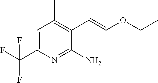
C1=C(C(F)(F)F)N=C(N)C(C=COCC)=C1C
